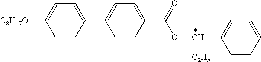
C1=CC(C2=CC=C(C(OC(C3=CC=CC=C3)[C2H5])=O)C=C2)=CC=C1[C8H17O]
